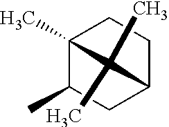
C12(C)C(C)CC(CC1)C2(C)C
